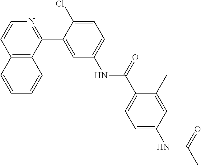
C12=C(C(C3=CC(NC(C4=CC=C(NC(=O)C)C=C4C)=O)=CC=C3Cl)=NC=C1)C=CC=C2
